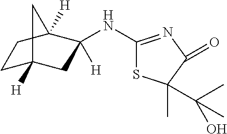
C1C2([H])CC(NC3=NC(=O)C(C(C)(O)C)(C)S3)([H])C([H])(C1)C2
